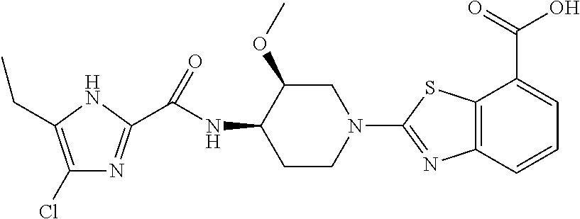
C1(Cl)=C(CC)NC(C(NC2C(OC)CN(C3=NC4=C(C(C(=O)O)=CC=C4)S3)CC2)=O)=N1
